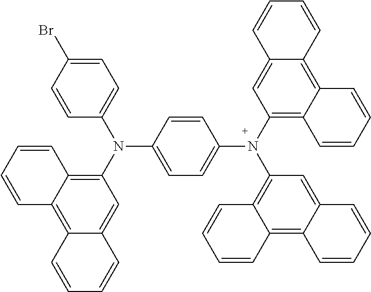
C1(Br)=CC=C(N(C2=C3C(=C4C(=C2)C=CC=C4)C=CC=C3)C2=CC=C(N(C3=C4C(=C5C(=C3)C=CC=C5)C=CC=C4)C3=C4C(=C5C(=C3)C=CC=C5)C=CC=C4)C=C2)C=C1
